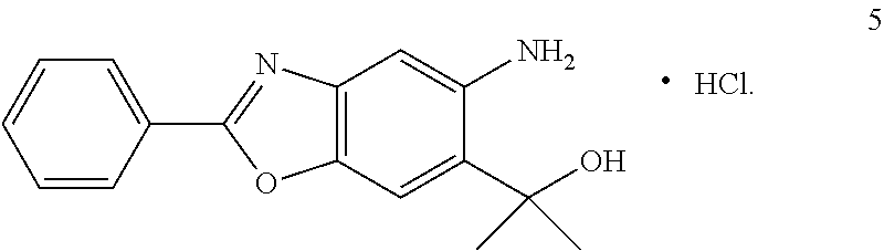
C1=CC(C2=NC3=C(O2)C=C(C(O)(C)C)C(N)=C3)=CC=C1.[HCl]
